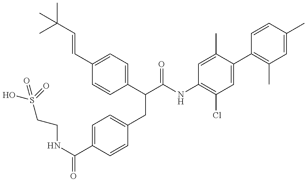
OS(=O)(CCNC(=O)C1=CC=C(CC(C(=O)NC2=C(Cl)C=C(C3=C(C)C=C(C)C=C3)C(C)=C2)C2=CC=C(C=CC(C)(C)C)C=C2)C=C1)=O
